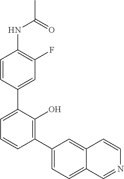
C1=CC(C2=CC=CC(C3=CC=C4C(=C3)C=CN=C4)=C2O)=CC(F)=C1NC(C)=O
